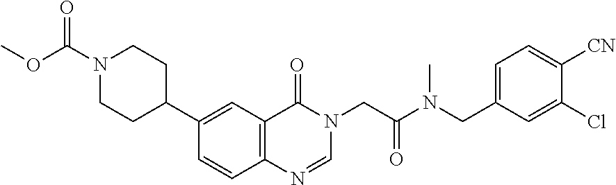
C1=CC2=C(C=C1C1CCN(C(=O)OC)CC1)C(=O)N(CC(=O)N(CC1=CC=C([CN])C(Cl)=C1)C)C=N2
